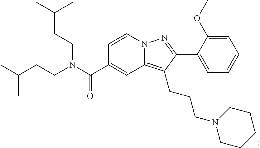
N12C(=C(CCCN3CCCCC3)C(C3=CC=CC=C3OC)=N1)C=C(C(N(CCC(C)C)CCC(C)C)=O)C=C2
